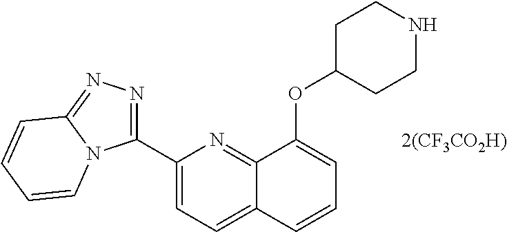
C1(C2=NN=C3N2C=CC=C3)=CC=C2C(=N1)C(OC1CCNCC1)=CC=C2
